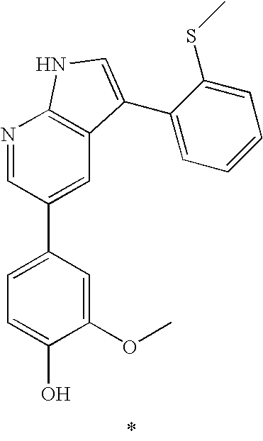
C1(OC)=CC(C2=CC3=C(N=C2)NC=C3C2=CC=CC=C2SC)=CC=C1O
